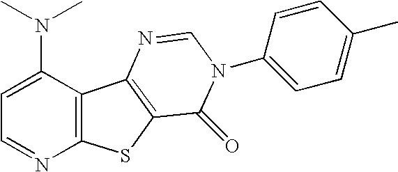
C12=C(SC3=C1N=CN(C1=CC=C(C)C=C1)C3=O)N=CC=C2N(C)C
